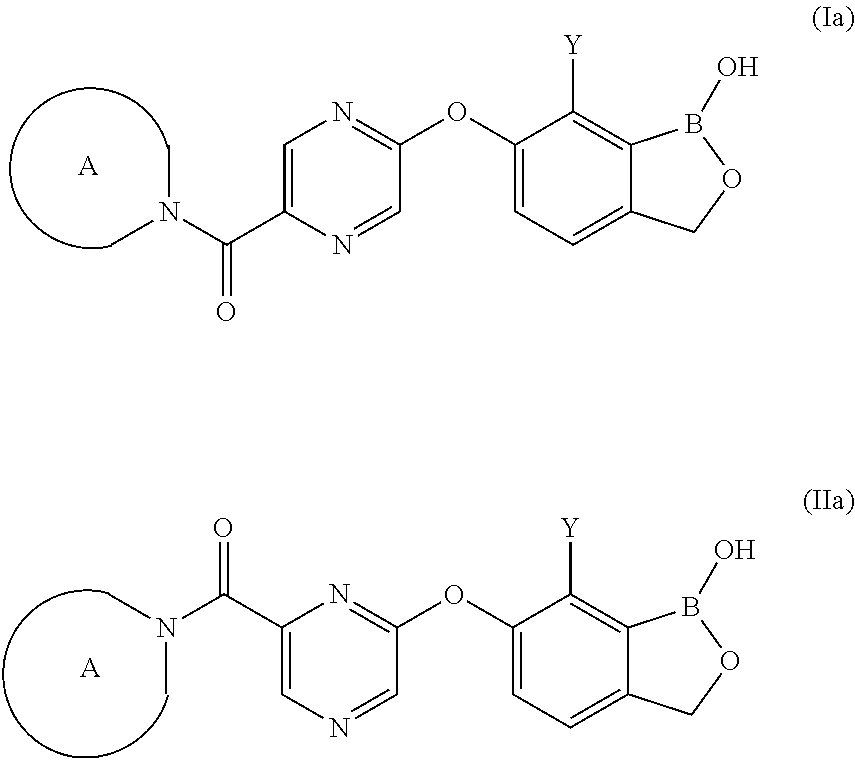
C1(OC2=NC=C(C(=O)N(C)C)N=C2)=CC=C2C(=C1[Y])B(O)OC2.[A].C1(OC2=NC(C(N(C)C)=O)=CN=C2)=CC=C2C(=C1[Y])B(O)OC2.[A]
